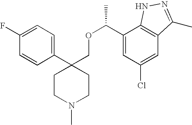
C1(C2(COC(C3=CC(Cl)=CC4=C3NN=C4C)C)CCN(C)CC2)=CC=C(F)C=C1
